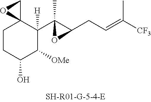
C1CC(O)C([OMe])C(C2(C)C(CC=C([CF3])C)O2)([H])C12CO2
